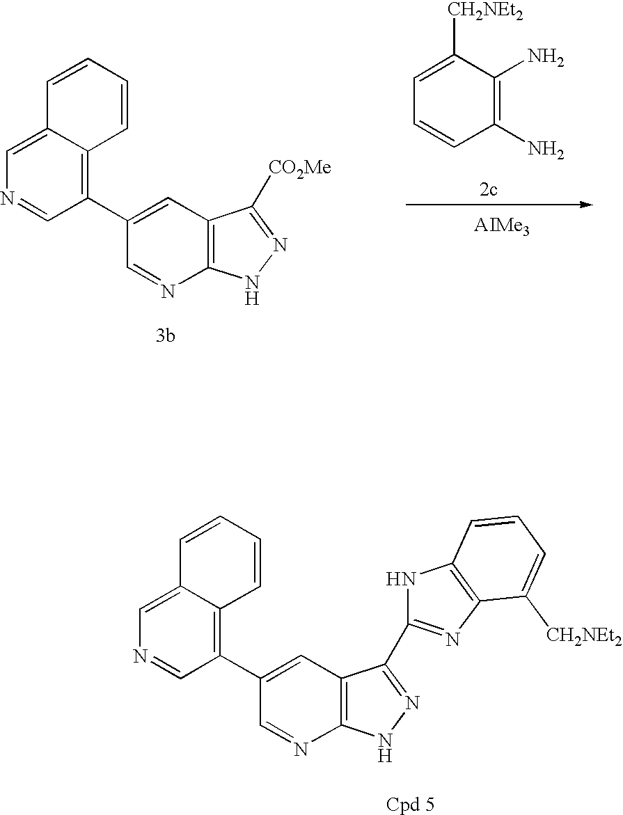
C12=C(C=C(C3=C4C(=CN=C3)C=CC=C4)C=N1)C([CO2Me])=NN2.C1(N)=C(N)C([CH2NEt2])=CC=C1.C1(C2=C3C(=CN=C2)C=CC=C3)=CC2=C(N=C1)NN=C2C1=NC2=C(N1)C=CC=C2[CH2NEt2]
